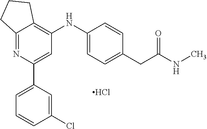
C1=C(Cl)C=CC=C1C1=CC(NC2=CC=C(CC(=O)NC)C=C2)=C2C(=N1)CCC2.Cl
